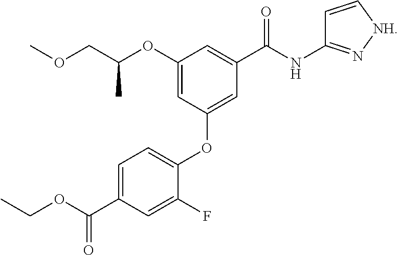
C1(OC(COC)C)=CC(OC2=CC=C(C(OCC)=O)C=C2F)=CC(C(NC2=N[NH]C=C2)=O)=C1
